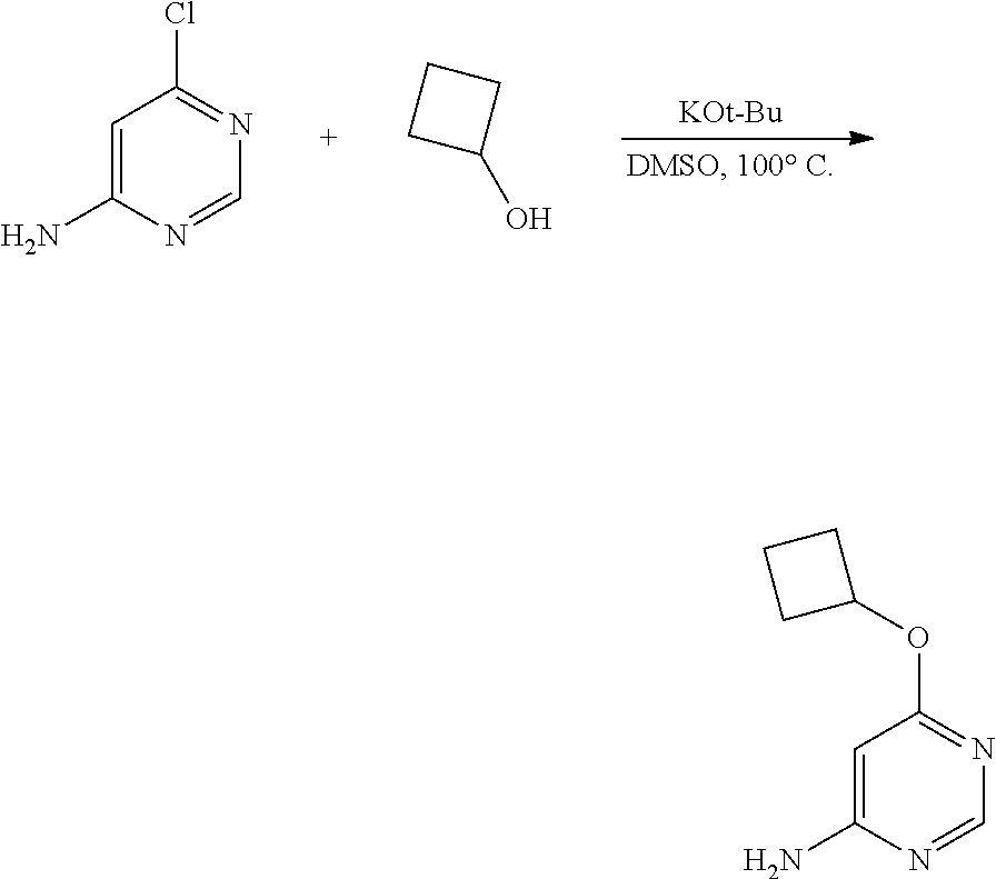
[KOt-Bu].C1=C(N)N=CN=C1Cl.C1CC(O)C1.C1=C(N)N=CN=C1OC1CCC1
